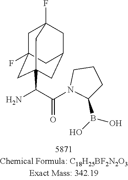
C1C2(F)CC3(C(C(=O)N4CCCC4B(O)O)N)CC(CC1(F)C3)C2
